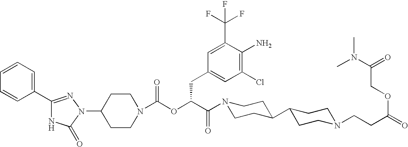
C1(N2C(=O)NC(C3=CC=CC=C3)=N2)CCN(C(OC(C(N2CCC(C3CCN(CCC(=O)OCC(N(C)C)=O)CC3)CC2)=O)CC2=CC(Cl)=C(N)C(C(F)(F)F)=C2)=O)CC1
